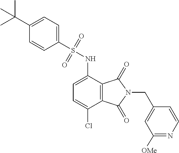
C1=C(NS(=O)(=O)C2=CC=C(C(C)(C)C)C=C2)C2=C(C(Cl)=C1)C(=O)N(CC1=CC([OMe])=NC=C1)C2=O
